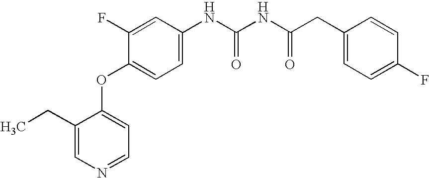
O(C1=CC=C(NC(NC(CC2=CC=C(F)C=C2)=O)=O)C=C1F)C1=CC=NC=C1CC
